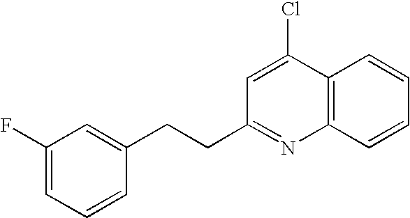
C12=C(C=CC=C1)N=C(CCC1=CC(F)=CC=C1)C=C2Cl
